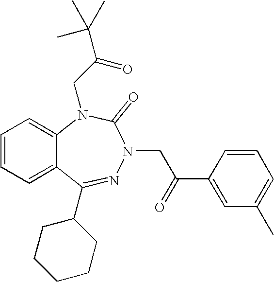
C1=CC=C2C(=C1)N(CC(C(C)(C)C)=O)C(=O)N(CC(C1=CC(C)=CC=C1)=O)N=C2C1CCCCC1
